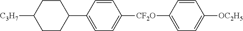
C1([C3H7])CCC(C2=CC=C([CF2O]C3=CC=C([OC2H5])C=C3)C=C2)CC1
